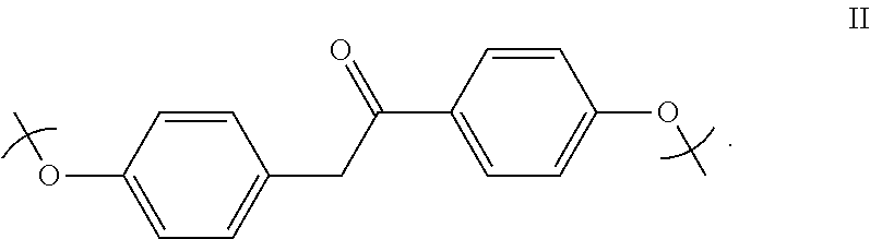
C1=CC(OC)=CC=C1C(=O)CC1=CC=C(OC)C=C1
